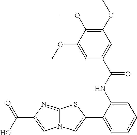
N12C(=NC(C(=O)O)=C1)SC(C1=CC=CC=C1NC(=O)C1=CC(OC)=C(OC)C(OC)=C1)=C2
